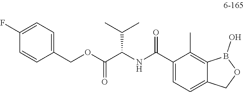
C1(C(NC(C(OCC2=CC=C(F)C=C2)=O)C(C)C)=O)=CC=C2C(=C1C)B(O)OC2
